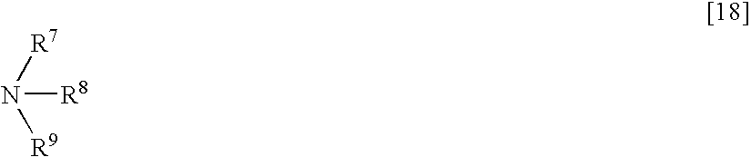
N([R8])([R7])[R9]
